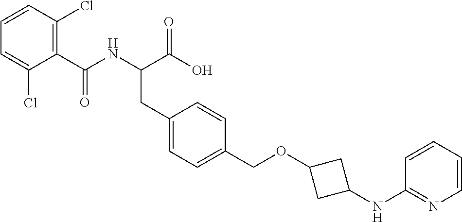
C(C1=C(Cl)C=CC=C1Cl)(NC(C(O)=O)CC1=CC=C(COC2CC(NC3=NC=CC=C3)C2)C=C1)=O
